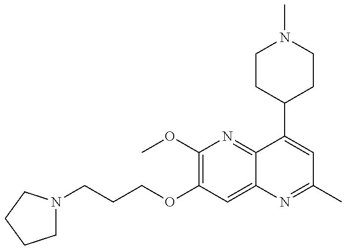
C(OC1=C(OC)N=C2C(=C1)N=C(C)C=C2C1CCN(C)CC1)CCN1CCCC1
